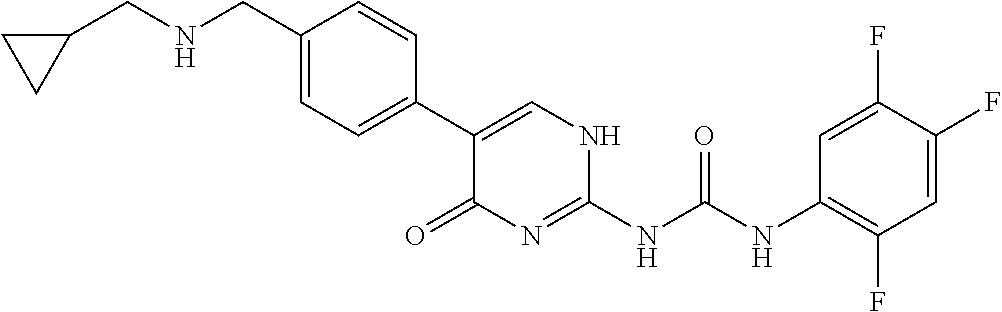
C1(CNCC2=CC=C(C3=CNC(NC(NC4=C(F)C=C(F)C(F)=C4)=O)=NC3=O)C=C2)CC1
